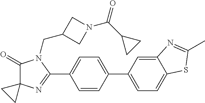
C1(=O)C2(N=C(C3=CC=C(C4=CC=C5C(=C4)N=C(C)S5)C=C3)N1CC1CN(C(C3CC3)=O)C1)CC2
